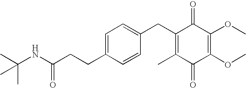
C1(=O)C(C)=C(CC2=CC=C(CCC(=O)NC(C)(C)C)C=C2)C(=O)C(OC)=C1OC
